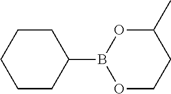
C1CCCC(B2OCCC(C)O2)C1
